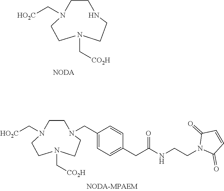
C1CNCCN(C[CO2H])CCN1C[HO2C].[NODA].C1CN(CC2=CC=C(CC(NCCN3C(=O)C=CC3=O)=O)C=C2)CCN(C[CO2H])CCN1C[HO2C]
